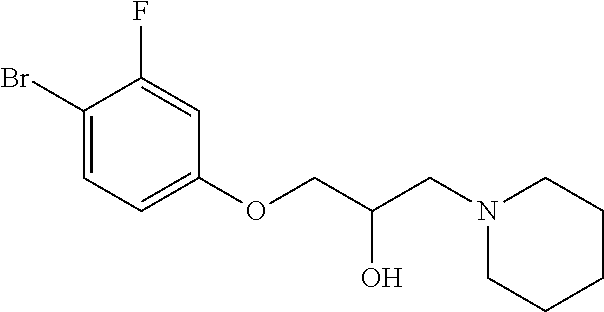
C1(Br)=CC=C(OCC(CN2CCCCC2)O)C=C1F
